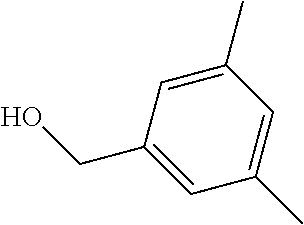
C1(C)=CC(CO)=CC(C)=C1
